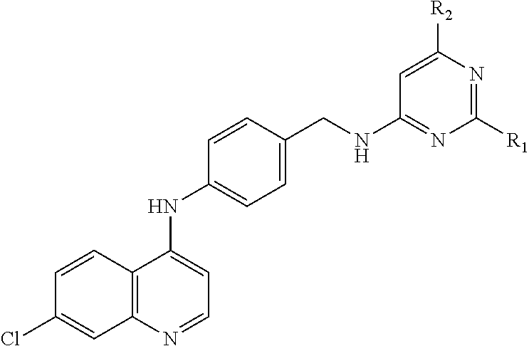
C12=C(N=CC=C1NC1=CC=C(CNC3=NC([R1])=NC([R2])=C3)C=C1)C=C(Cl)C=C2
